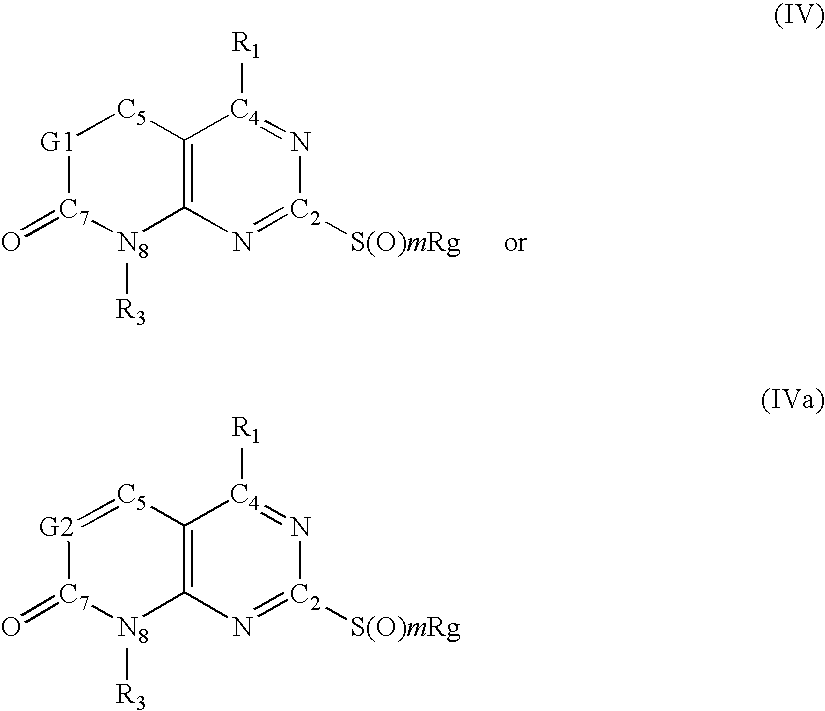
[G1]1[C7](=O)[N8]([R3])C2=C([C5]1)[C4]([R1])=N[C2]([S(O)mRg])=N2.[G2]1=[C5]C2=C([N8]([R3])[C7]1=O)N=[C2]([S(O)mRg])N=[C4]2[R1]
